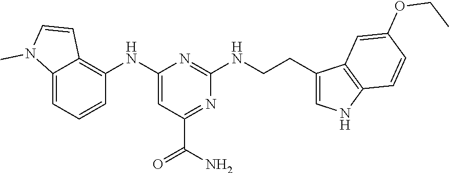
C12=CC=CC(NC3=CC(C(=O)N)=NC(NCCC4=CNC5=C4C=C(OCC)C=C5)=N3)=C1C=CN2C
